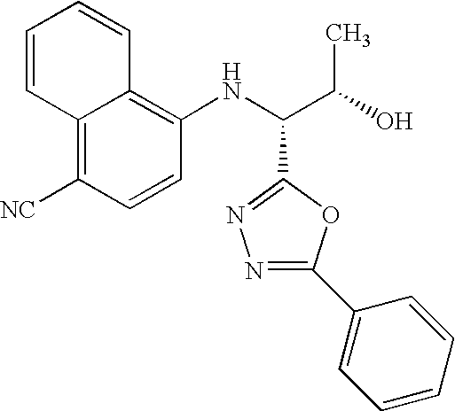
C12=C([CN])C=CC(NC(C(O)C)C3=NN=C(C4=CC=CC=C4)O3)=C1C=CC=C2
